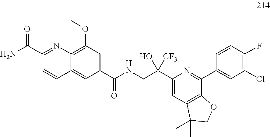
C1(C(NCC(C2=CC3=C(C(C4=CC(Cl)=C(F)C=C4)=N2)OCC3(C)C)(O)[CF3])=O)=CC(OC)=C2C(=C1)C=CC(C(N)=O)=N2
